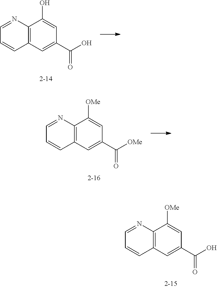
C12=C(C=C(C(O)=O)C=C1[OMe])C=CC=N2.C12=C(C=C(C(O)=O)C=C1O)C=CC=N2.C12=C(C=C(C([OMe])=O)C=C1[OMe])C=CC=N2
